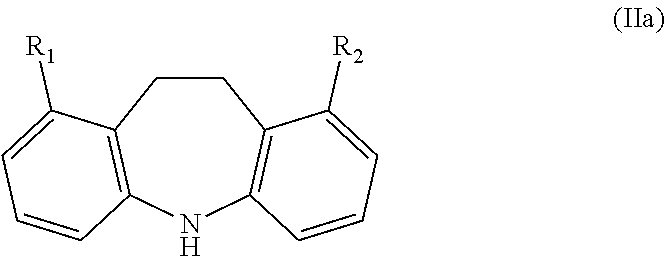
C1CC2=C(NC3=C1C([R2])=CC=C3)C=CC=C2[R1]
